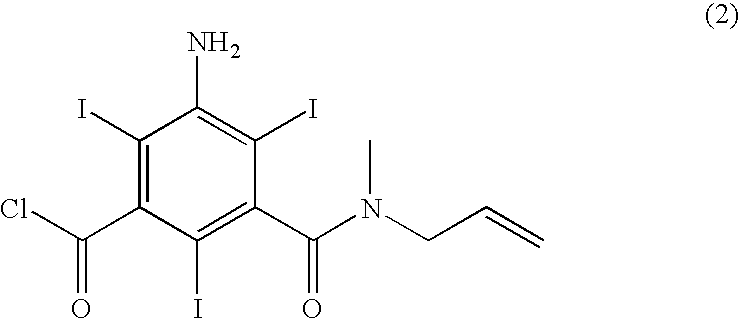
C1(I)=C(C(Cl)=O)C(I)=C(C(N(CC=C)C)=O)C(I)=C1N
